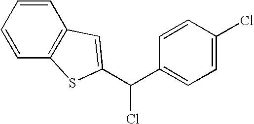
C1=CC=CC2=C1C=C(C(C1=CC=C(Cl)C=C1)Cl)S2
